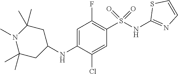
C1=C(NC2CC(C)(C)N(C)C(C)(C)C2)C(Cl)=CC(S(NC2=NC=CS2)(=O)=O)=C1F
